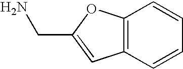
C12=C(C=CC=C1)C=C(CN)O2
